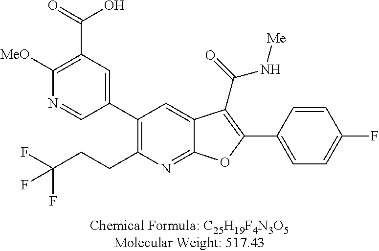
C1(C2=CC(C(=O)O)=C([MeO])N=C2)=C(CCC(F)(F)F)N=C2C(=C1)C(C(=O)N[Me])=C(C1=CC=C(F)C=C1)O2
